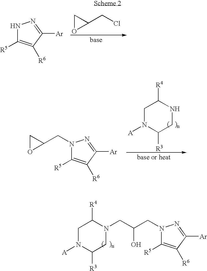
C1OC1CCl.N1C([R5])=C([R6])C([Ar])=N1.C1N([A])C([R3])CNC1[R4].N1(CC2CO2)C([R5])=C([R6])C([Ar])=N1.C1N([A])C([R3])CN(CC(CN2C([R5])=C([R6])C([Ar])=N2)O)C1[R4]
